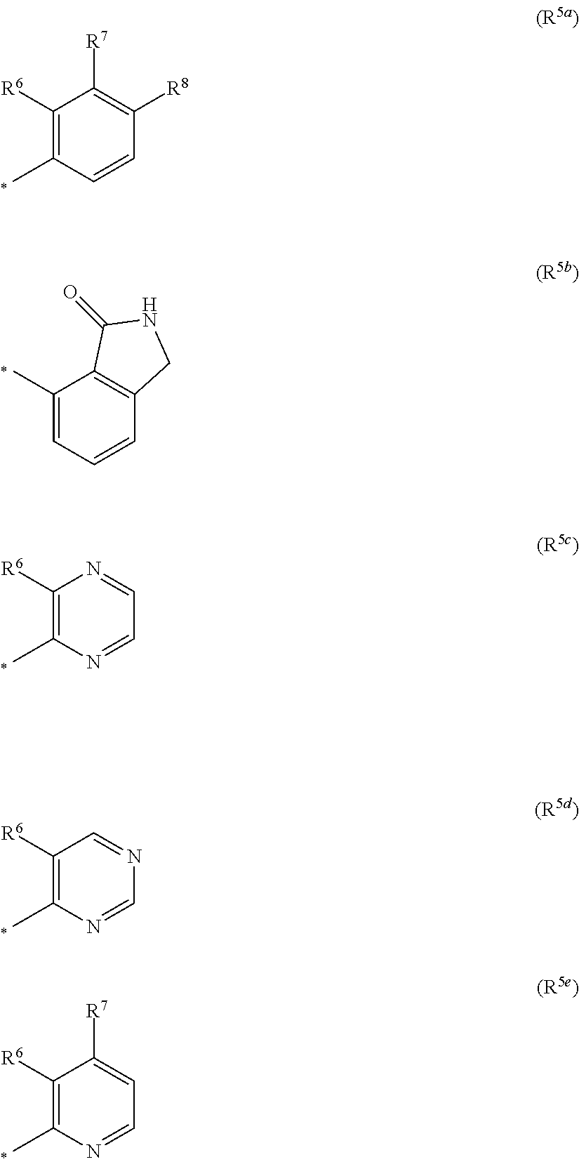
C1([R6])=C(C)C=CC([R8])=C1[R7].C1(C)=CC=CC2=C1C(=O)NC2.C1([R6])=C(C)N=CC=N1.C1([R6])=C(C)N=CN=C1.C1([R6])=C(C)N=CC=C1[R7]
